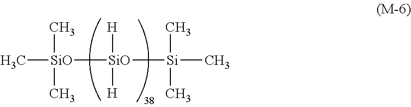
C[SiO](C)(C)[SiO]([H])([H])[Si](C)(C)C
